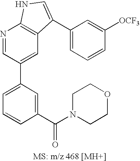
C1=C(C2=CC3=C(N=C2)NC=C3C2=CC=CC([OCF3])=C2)C=C(C(N2CCOCC2)=O)C=C1
